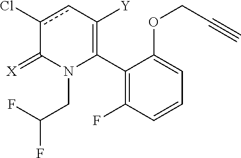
C1(C2=C([Y])cc(Cl)C(=[X])N2CC(F)F)=C(F)C=CC=C1OCC#C
